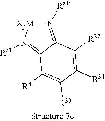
N1([Ra1])=C2C(=N([Ra1])[XpM]1)C([R31])=C([R33])C([R34])=C2[R32]
